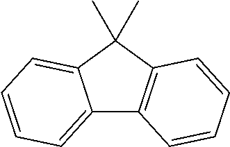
CC1(C)C2=CC=CC=C2C2=C1C=CC=C2
